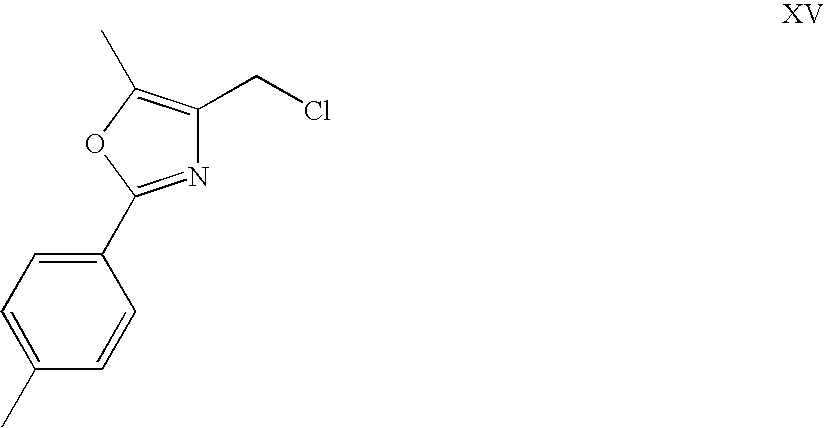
C1(C2=NC(CCl)=C(C)O2)=CC=C(C)C=C1
